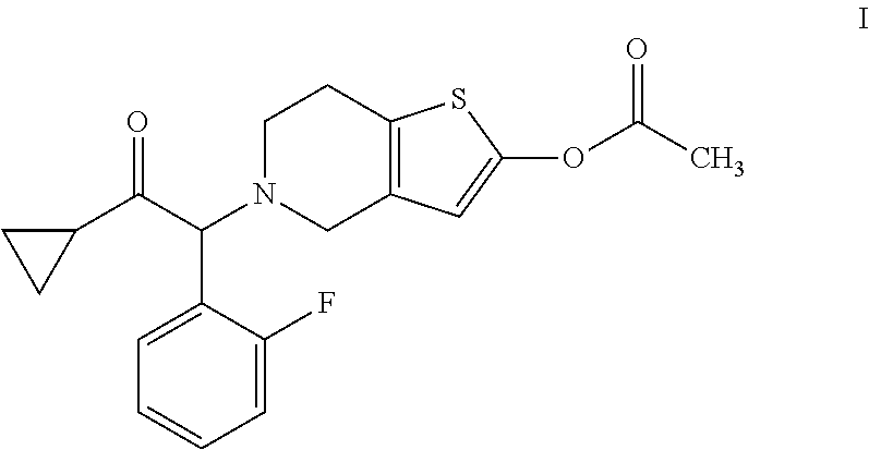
C1=C(C(C(C2CC2)=O)N2CC3=C(CC2)SC(OC(C)=O)=C3)C(F)=CC=C1
